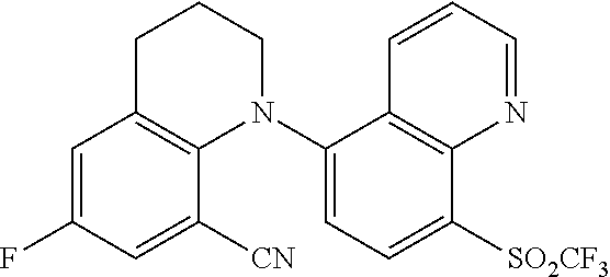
C1=C(F)C=C([CN])C2=C1CCCN2C1=CC=C([SO2CF3])C2=C1C=CC=N2
